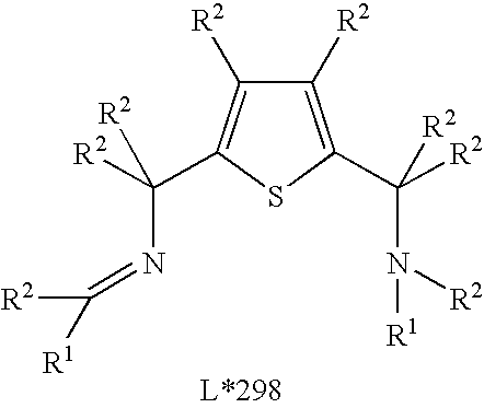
C1([R2])=C(C([R2])(N([R2])[R1])[R2])SC(C([R2])(N=C([R2])[R1])[R2])=C1[R2]
